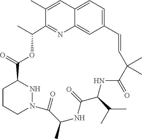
C1CCN2NC1C(=O)OC(C)C1=NC3=CC(=CC=C3C=C1C)C=CC(C)(C)C(=O)NC(C(C)C)C(=O)NC(C)C2=O
